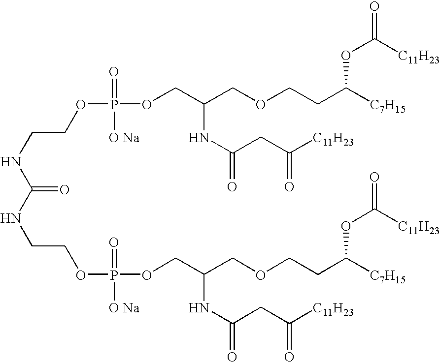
C(NC(=O)NCCOP([O Na])(=O)OCC(COCCC([C7H15])OC([C11H23])=O)NC(=O)CC([C11H23])=O)COP(=O)([O Na])OCC(COCCC([C7H15])OC(=O)[C11H23])NC(CC([C11H23])=O)=O
